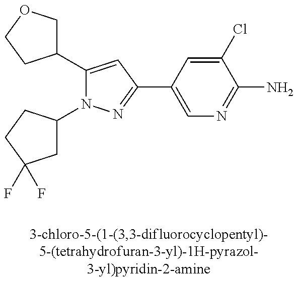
C1(C2=CC(C3=CN=C(N)C(Cl)=C3)=NN2C2CC(F)(F)CC2)COCC1
